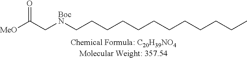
[MeO]C(C[BocN]CCCCCCCCCCCC)=O
